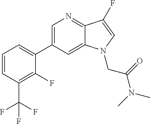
C1=CC(C(F)(F)F)=C(F)C(C2=CN=C3C(=C2)N(CC(=O)N(C)C)C=C3F)=C1
